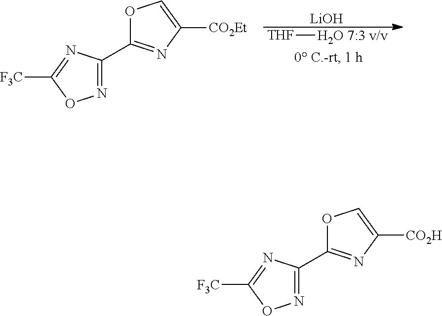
[THF][H2O 7:3 v/v].O1C(C2=NOC([F3C])=N2)=NC([CO2Et])=C1.[LiOH].O1C(C2=NOC([F3C])=N2)=NC([CO2H])=C1
